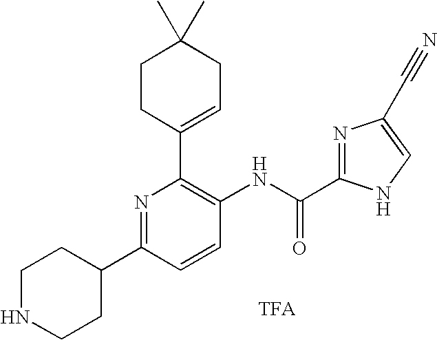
C1(C2=CCC(C)(C)CC2)=C(NC(=O)C2=NC(C#N)=CN2)C=CC(C2CCNCC2)=N1
